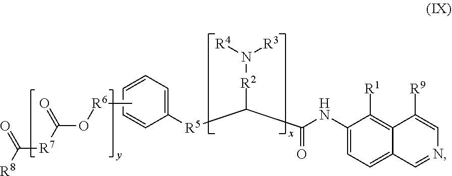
C[R6]OC([R7]C([R8])=O)=O.C1([R5]C(C(NC2=CC=C3C=NC=C([R9])C3=C2[R1])=O)[R2]N([R4])[R3])=CC=CC=C1
